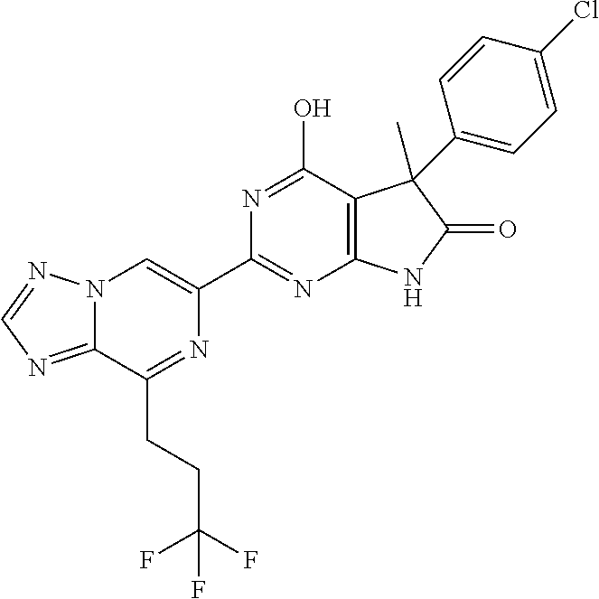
C12=NC=NN1C=C(C1=NC3=C(C(O)=N1)C(C)(C1=CC=C(Cl)C=C1)C(=O)N3)N=C2CCC(F)(F)F
